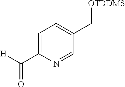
C1=C(C([H])=O)N=CC(C[OTBDMS])=C1
